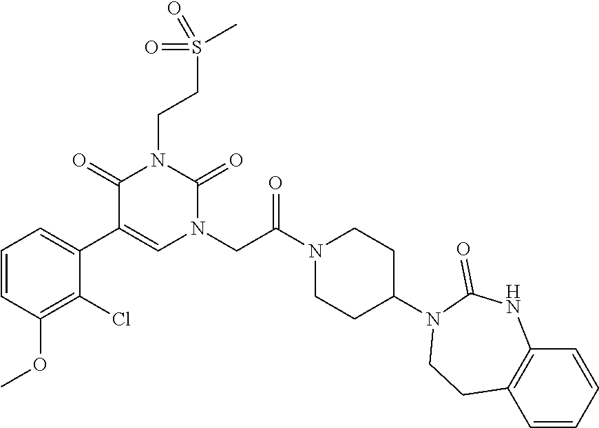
C1=CC(OC)=C(Cl)C(C2=CN(CC(N3CCC(N4C(=O)NC5=C(C=CC=C5)CC4)CC3)=O)C(=O)N(CCS(=O)(=O)C)C2=O)=C1
